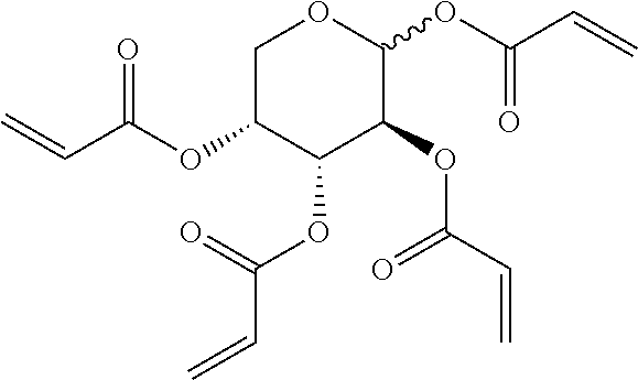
C1C(OC(C=C)=O)C(OC(=O)C=C)C(OC(=O)C=C)C(OC(=O)C=C)O1
